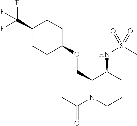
C1(COC2CCC(C(F)(F)F)CC2)N(C(C)=O)CCCC1NS(C)(=O)=O
